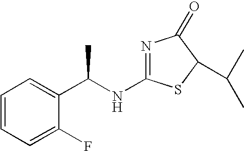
N1=C(NC(C2=CC=CC=C2F)C)SC(C(C)C)C1=O
